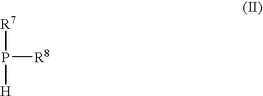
[R7]P([R8])[H]
